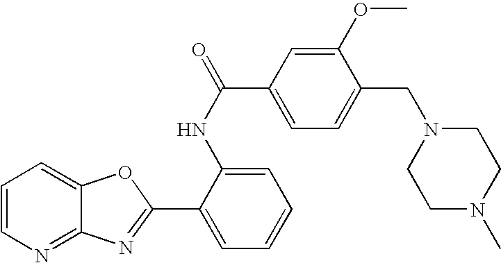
C12=NC=CC=C1OC(C1=CC=CC=C1NC(C1=CC=C(CN3CCN(C)CC3)C(OC)=C1)=O)=N2
